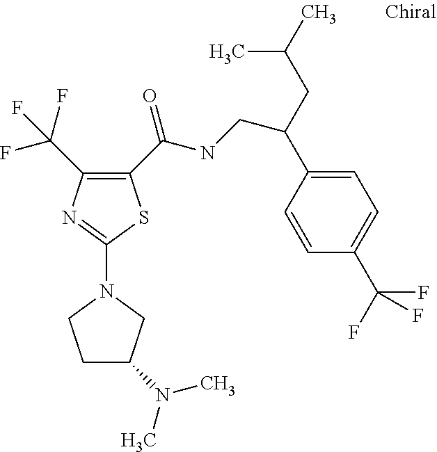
C1(C(NCC(C2=CC=C(C(F)(F)F)C=C2)CC(C)C)=O)=C(C(F)(F)F)N=C(N2CCC(N(C)C)C2)S1
